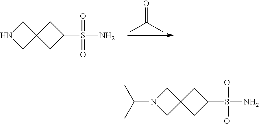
CC(C)=O.S(N)(=O)(=O)C1CC2(CNC2)C1.S(N)(=O)(=O)C1CC2(CN(C(C)C)C2)C1
